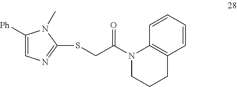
C1=C([Ph])N(C)C(SCC(N2CCCC3=C2C=CC=C3)=O)=N1
